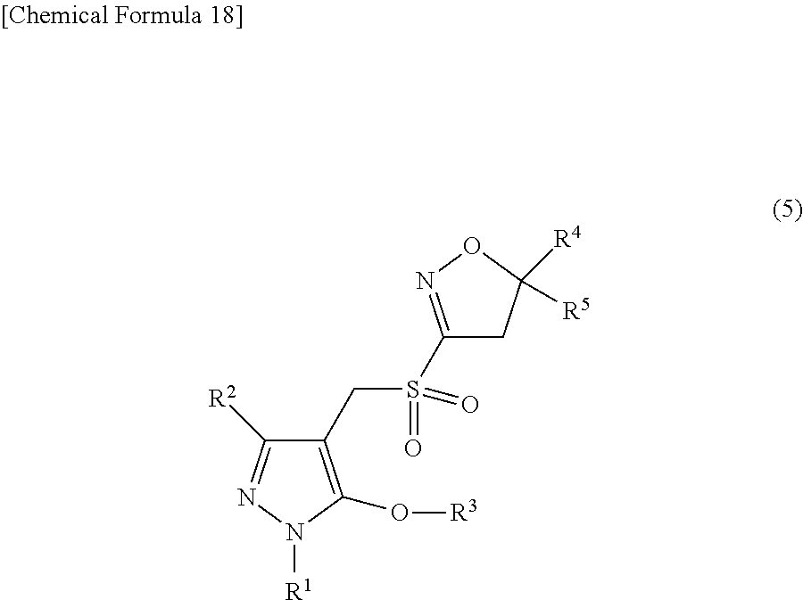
C1(S(CC2=C(O[R3])N([R1])N=C2[R2])(=O)=O)=NOC([R4])([R5])C1
